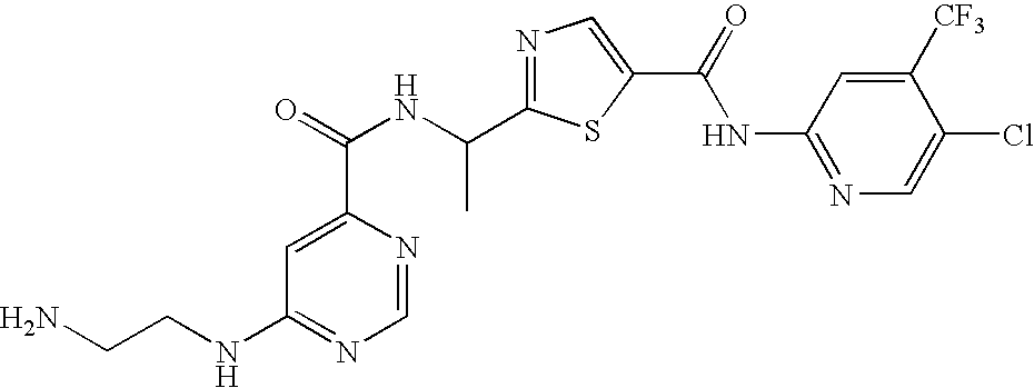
N1=C(C(NC(=O)C2=CC(NCCN)=NC=N2)C)SC(C(=O)NC2=NC=C(Cl)C([CF3])=C2)=C1
